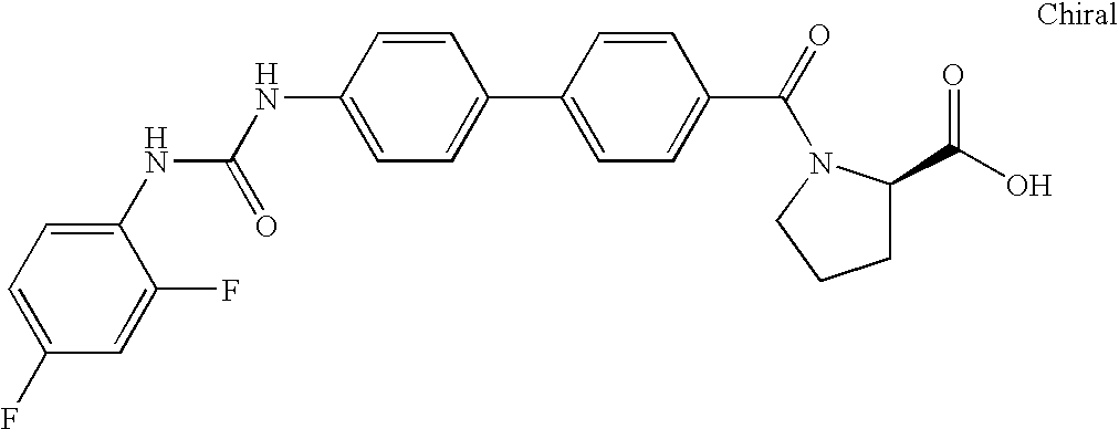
N(C1=CC=C(C2=CC=C(C(=O)N3C(C(O)=O)CCC3)C=C2)C=C1)C(=O)NC1=CC=C(F)C=C1F
